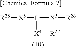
[R26][X3]P([X5][R28])[X4][R27]
